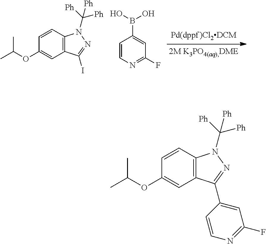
C1=CC2=C(C=C1OC(C)C)C(I)=NN2C([Ph])([Ph])[Ph].C1=CN=C(F)C=C1B(O)O.C1=CC2=C(C=C1OC(C)C)C(C1=CC(F)=NC=C1)=NN2C([Ph])([Ph])[Ph]
